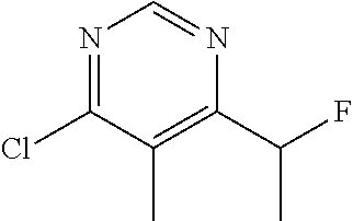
N1=C(Cl)C(C)=C(C(F)C)N=C1
